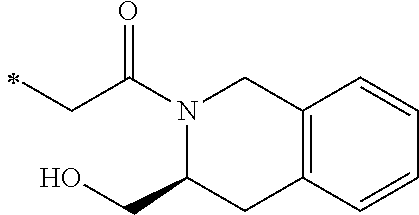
C12=C(C=CC=C1)CC(CO)N(C(CC)=O)C2
